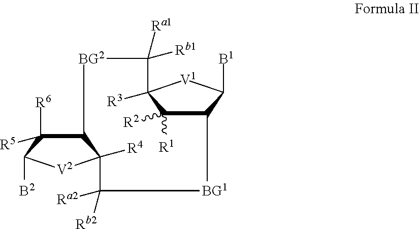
C12C([R6])([R5])C([B2])[V2]C1([R4])C([Ra2])([Rb2])[BG1]C1C([R1])([R2])C([R3])([V1]C1[B1])C([Ra1])([Rb1])[BG2]2
